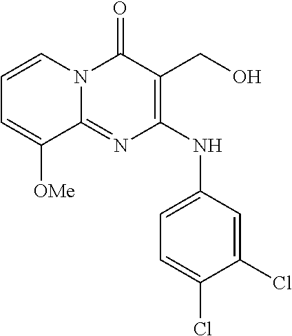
C1=CN2C(=NC(NC3=CC=C(Cl)C(Cl)=C3)=C(CO)C2=O)C([OMe])=C1
